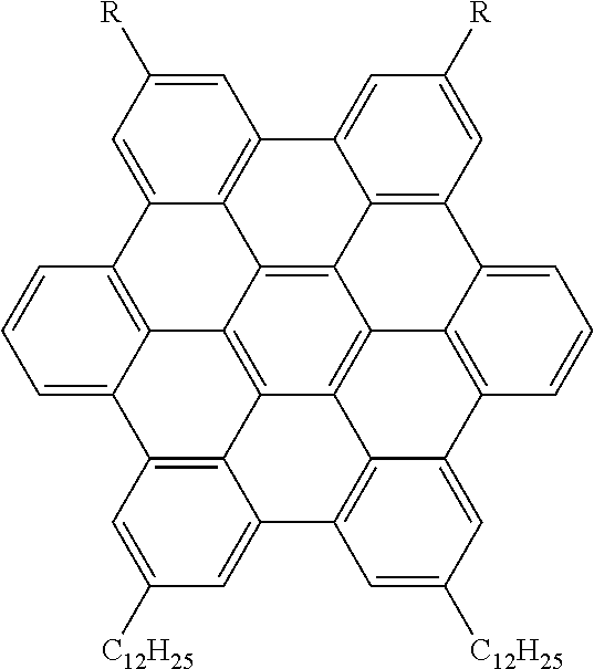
C1=C([R])C=C2C3=C1C1=CC([R])=CC4=C1C1=C3C3=C5C6=C1C1=C(C7=CC([C12H25])=CC(=C67)C6=CC([C12H25])=CC(=C56)C5=CC=CC2=C35)C=CC=C41
